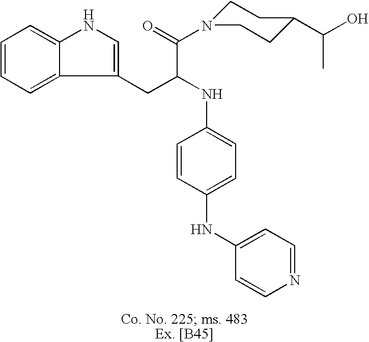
C1=CC=C2C(=C1)NC=C2CC(NC1=CC=C(NC2=CC=NC=C2)C=C1)C(=O)N1CCC(C(O)C)CC1
